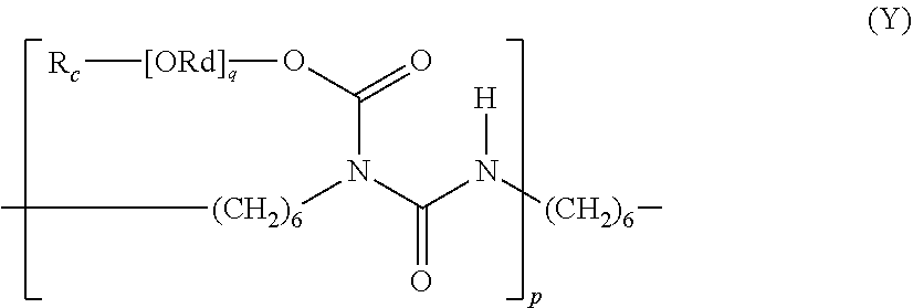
[(CH2)6](N(C(=O)N([(CH2)6]C)[H])C(O[[ORd]][Rc])=O)C
